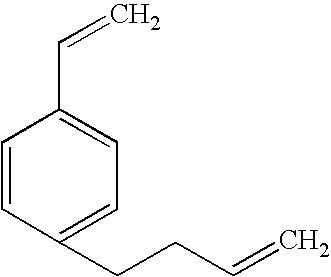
C1=CC(C=C)=CC=C1CCC=C
